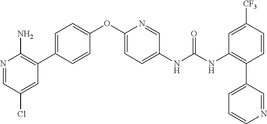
C1(OC2=CC=C(NC(NC3=C(C4=CC=CN=C4)C=CC([CF3])=C3)=O)C=N2)=CC=C(C2=C(N)N=CC(Cl)=C2)C=C1
